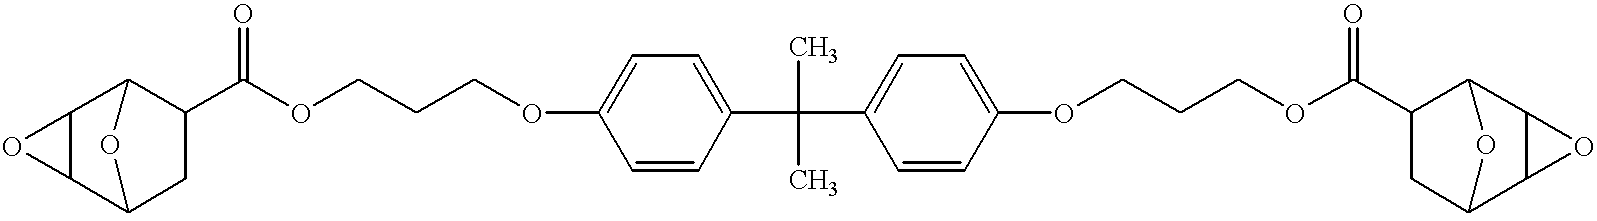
C12C3CC(C(OCCCOC4=CC=C(C(C)(C)C5=CC=C(OCCCOC(C6CC7C8C(C6O7)O8)=O)C=C5)C=C4)=O)C(C1O2)O3
